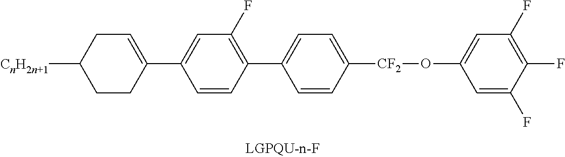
C1=CC(C2=CC=C([CF2]OC3=CC(F)=C(F)C(F)=C3)C=C2)=C(F)C=C1C1=CCC([CnH2n+1])CC1
